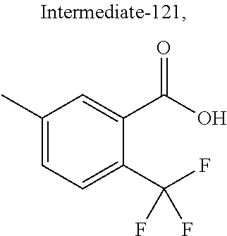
C1(C)=CC=C(C(F)(F)F)C(C(O)=O)=C1
